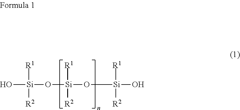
O[Si](O[Si](O[Si](O)([R1])[R2])([R1])[R2])([R1])[R2]
